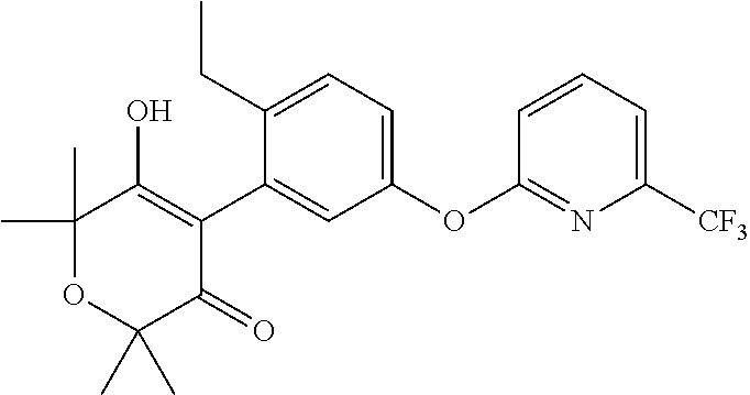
C1(C)(C)OC(C)(C)C(=O)C(C2=CC(OC3=NC([CF3])=CC=C3)=CC=C2CC)=C1O
